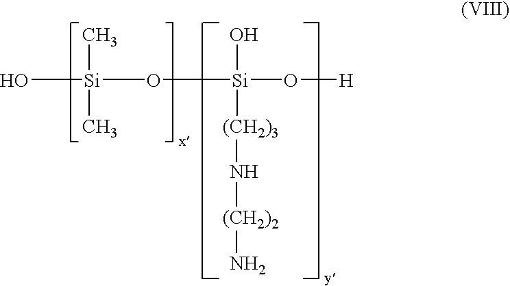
O[Si](C)(C)O[Si](O)([(CH2)3]N[(CH2)2]N)O[H]
